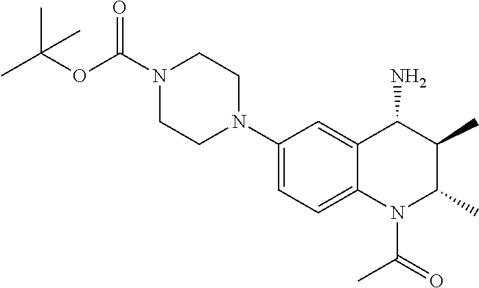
C1(N2CCN(C(OC(C)(C)C)=O)CC2)=CC=C2C(=C1)C(N)C(C)C(C)N2C(=O)C
